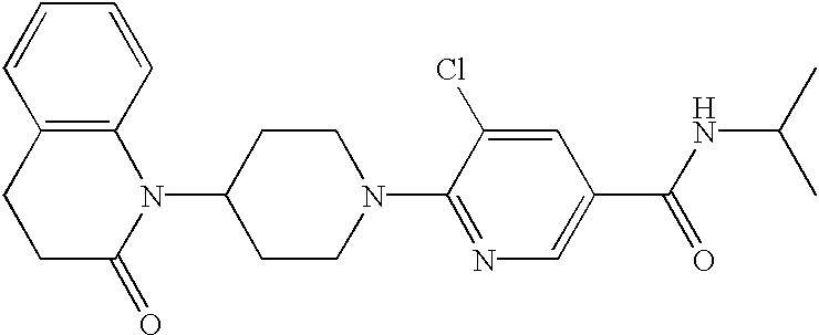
C1CC(N2C3=C(CCC2=O)C=CC=C3)CCN1C1=NC=C(C(NC(C)C)=O)C=C1Cl
